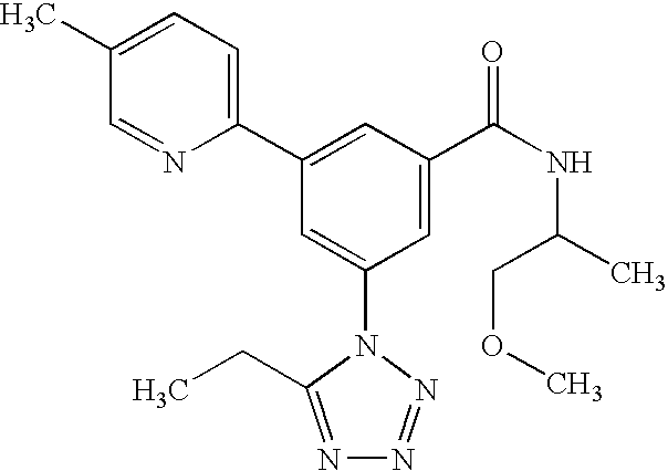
C1(C2=CC(C(NC(C)COC)=O)=CC(N3C(CC)=NN=N3)=C2)=CC=C(C)C=N1
